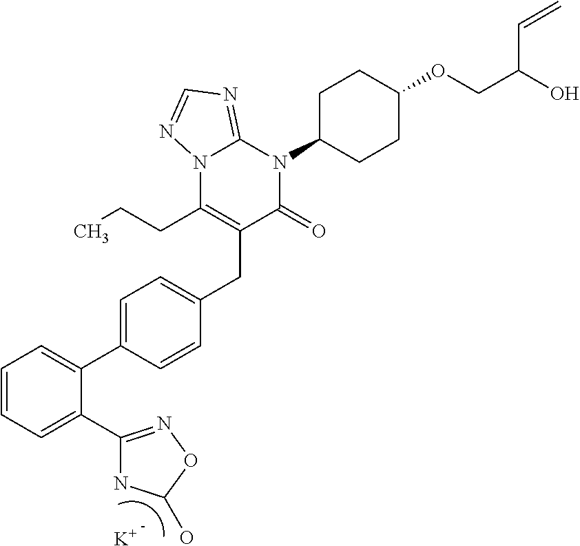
C1=CC=C(C2=NOC(O)N2)C(C2=CC=C(CC3=C(CCC)N4C(=NC=N4)N(C4CCC(OCC(O)C=C)CC4)C3=O)C=C2)=C1.[K]
